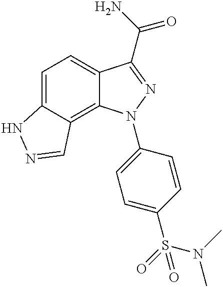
C1=C2C(=C3C(=C1)C(C(N)=O)=NN3C1=CC=C(S(=O)(N(C)C)=O)C=C1)C=NN2
